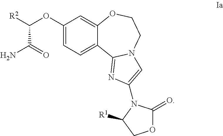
C1(OC([R2])C(N)=O)=CC=C2C(=C1)OCCN1C2=NC(N2C(=O)OCC2[R1])=C1
